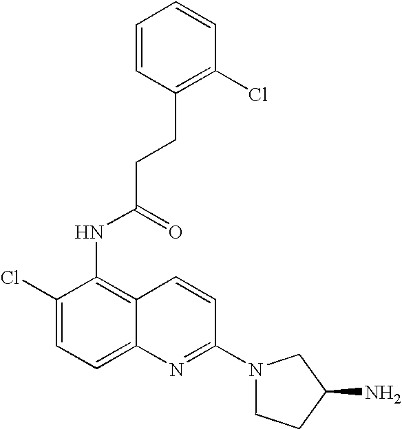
C1=CC(CCC(NC2=C3C(=CC=C2Cl)N=C(N2CCC(N)C2)C=C3)=O)=C(Cl)C=C1
